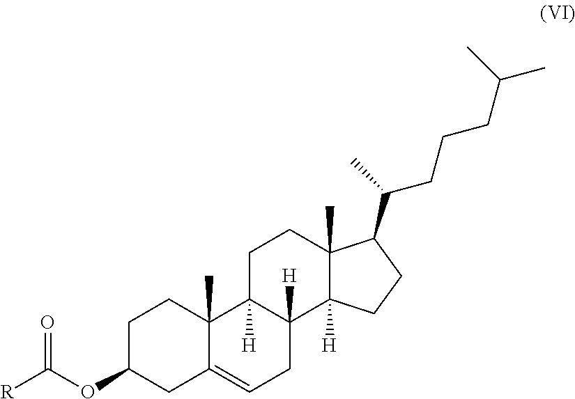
C1C(OC([R])=O)CC2=CCC3([H])C([H])(C2(C)C1)CCC1(C)C3([H])CCC1C(C)CCCC(C)C
